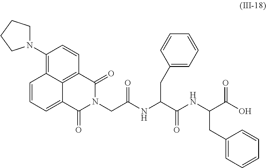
C12=C(N3CCCC3)C=CC3=C1C(=CC=C2)C(=O)N(CC(NC(C(NC(C(O)=O)CC1=CC=CC=C1)=O)CC1=CC=CC=C1)=O)C3=O
